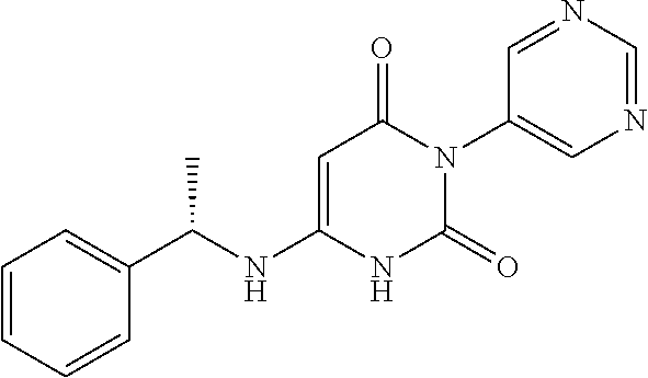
C1=CC=CC(C(NC2=CC(=O)N(C3=CN=CN=C3)C(=O)N2)C)=C1
